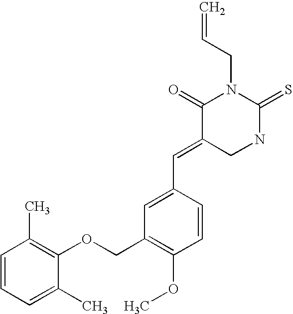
C=CCN1C(=O)C(=CC2=CC(COC3=C(C)C=CC=C3C)=C(OC)C=C2)CNC1=S
